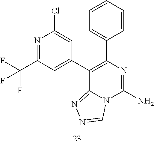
N1=C(C(F)(F)F)C=C(C2=C(C3=CC=CC=C3)N=C(N)N3C2=NN=C3)C=C1Cl
